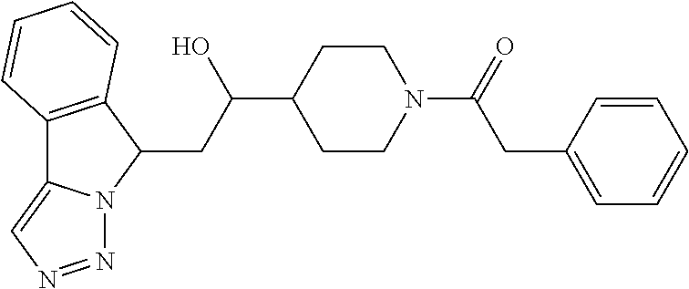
C12=C(C(CC(C3CCN(C(=O)CC4=CC=CC=C4)CC3)O)N3C1=CN=N3)C=CC=C2
